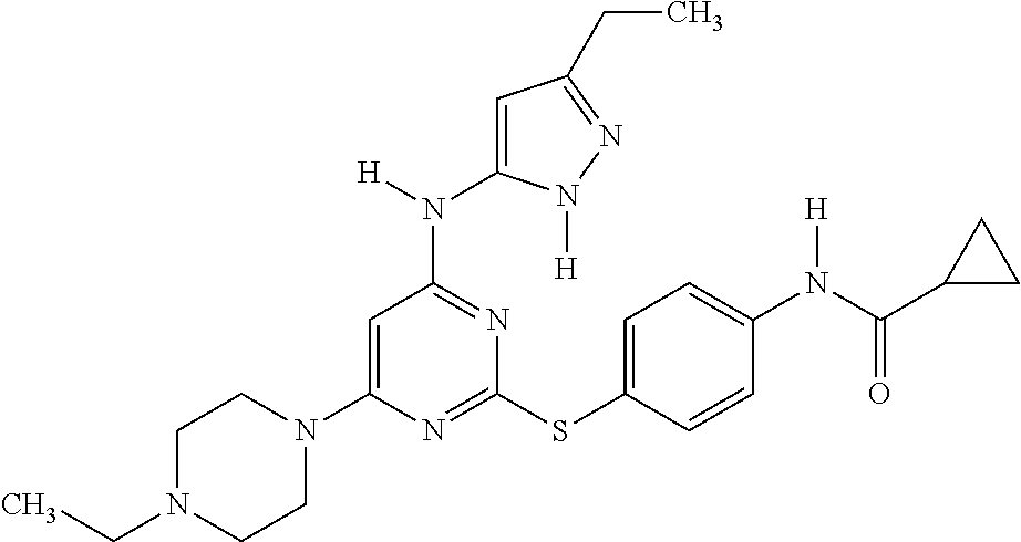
N1=C(SC2=CC=C(N(C(C3CC3)=O)[H])C=C2)N=C(N(C2=CC(CC)=NN2[H])[H])C=C1N1CCN(CC)CC1
